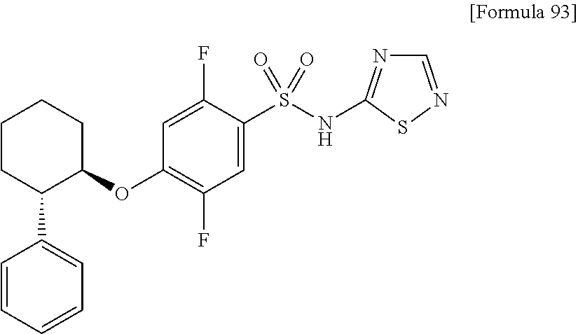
C1(C2C(OC3=C(F)C=C(S(=O)(=O)NC4=NC=NS4)C(F)=C3)CCCC2)=CC=CC=C1
